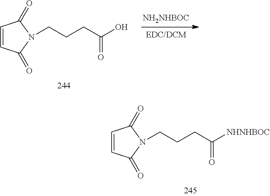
[NH2NHBOC].C1=CC(=O)N(CCCC(O)=O)C1=O.C1=CC(=O)N(CCCC([NHNHBOC])=O)C1=O
